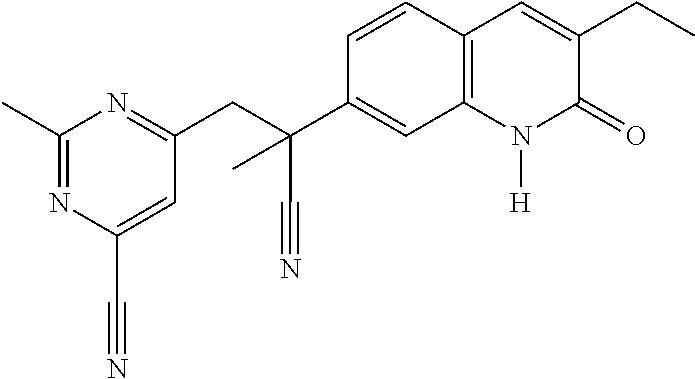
C1(CC(C#N)(C2=CC3=C(C=C2)C=C(CC)C(=O)N3[H])C)=NC(C)=NC(C#N)=C1
